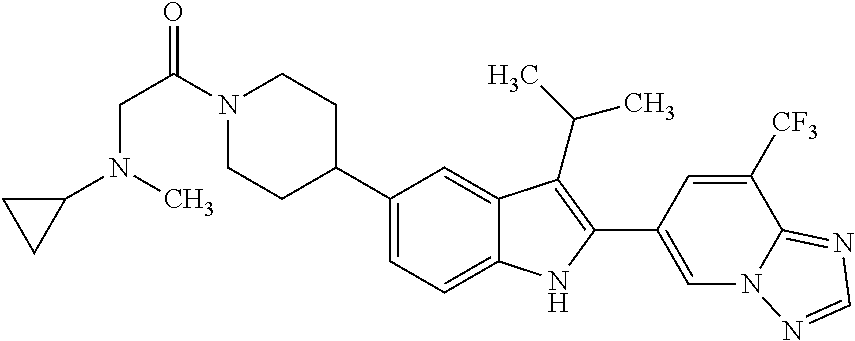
N1(C(CN(C2CC2)C)=O)CCC(C2=CC=C3C(=C2)C(C(C)C)=C(C2=CN4C(=NC=N4)C([CF3])=C2)N3)CC1
